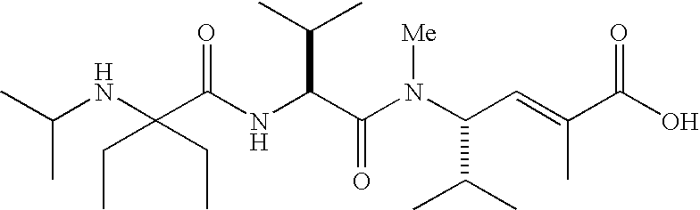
N(C(C(N(C(C(C)C)C=C(C)C(O)=O)[Me])=O)C(C)C)C(C(NC(C)C)(CC)CC)=O
